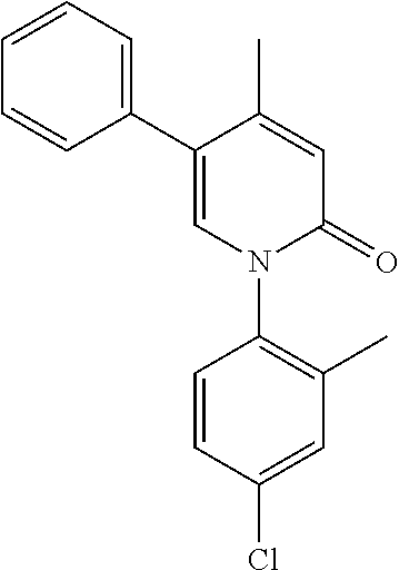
C1=C(C)C(C2=CC=CC=C2)=CN(C2=C(C)C=C(Cl)C=C2)C1=O
